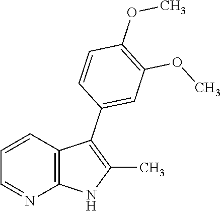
C1=CC2=C(N=C1)NC(C)=C2C1=CC(OC)=C(OC)C=C1
